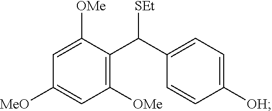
C1([OMe])=CC([MeO])=CC([OMe])=C1C(C1=CC=C([OH])C=C1)[SEt]
